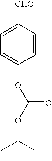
C1=CC([CHO])=CC=C1OC(OC(C)(C)C)=O
